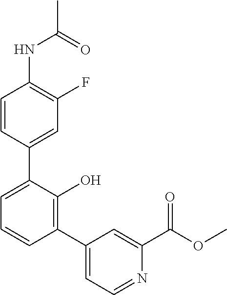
C1(NC(C)=O)=C(F)C=C(C2=CC=CC(C3=CC=NC(C(OC)=O)=C3)=C2O)C=C1
